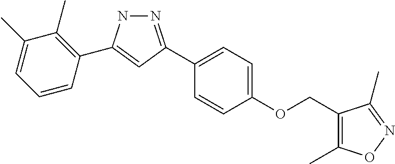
C1(COC2=CC=C(C3=NNC(C4=C(C)C(C)=CC=C4)=C3)C=C2)=C(C)ON=C1C
